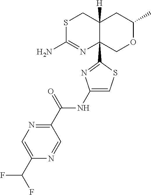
S1C(N)=NC2(C3=NC(NC(C4=NC=C(C(F)F)N=C4)=O)=CS3)C([H])(C1)CC(C)OC2
